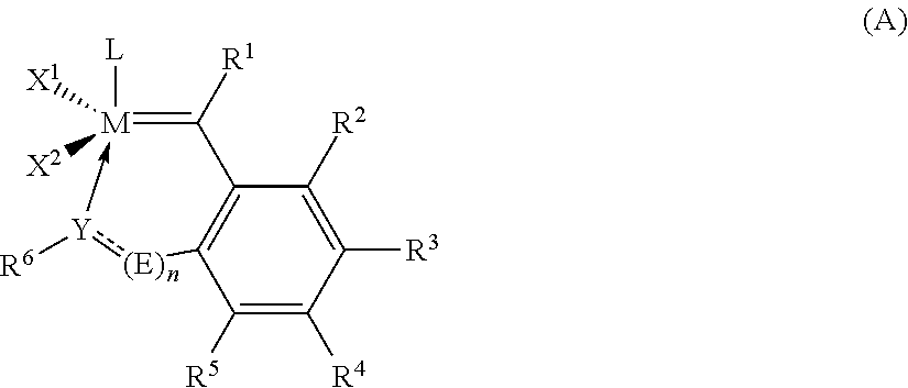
C1([R5])=C([R4])C([R3])=C([R2])C2=C1[(E)]:[Y]([R6])->[M]([L])([X2])([X1])=C2[R1]
